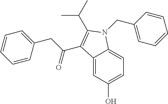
C12=CC(O)=CC=C1N(CC1=CC=CC=C1)C(C(C)C)=C2C(CC1=CC=CC=C1)=O
